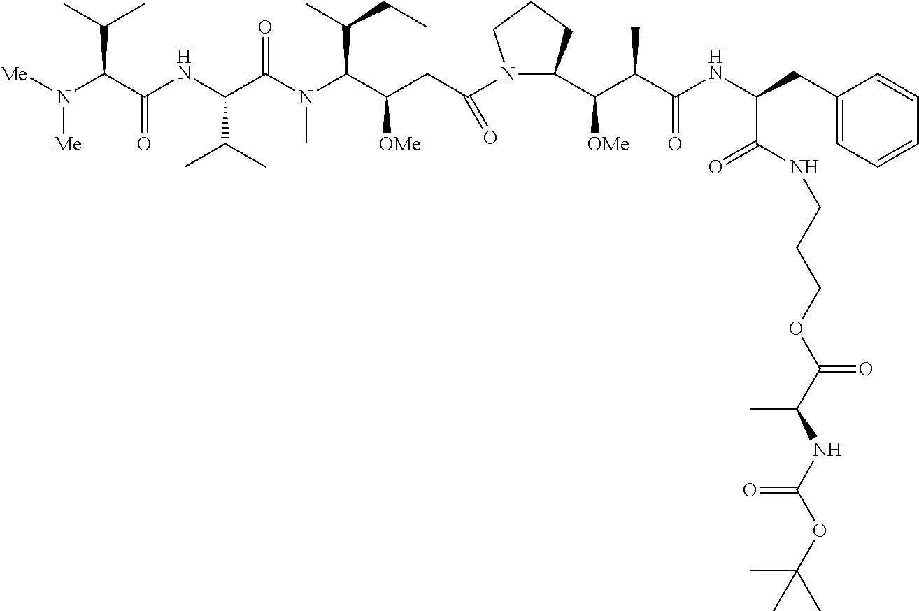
C(NC(C(C(C1N(C(CC(C(N(C(C(NC(C(N([Me])[Me])C(C)C)=O)C(C)C)=O)C)C(CC)C)[OMe])=O)CCC1)[OMe])C)=O)(CC1=CC=CC=C1)C(NCCCOC(C(NC(OC(C)(C)C)=O)C)=O)=O
